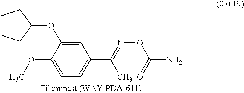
C1CCC(OC2=CC(C(C)=NOC(=O)N)=CC=C2OC)C1
